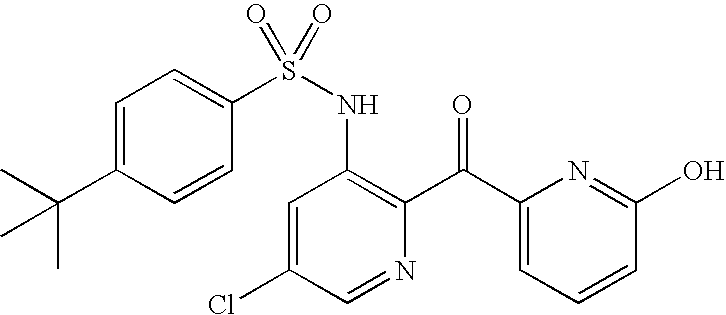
C1=C(C(C)(C)C)C=CC(S(NC2=C(C(C3=CC=CC(O)=N3)=O)N=CC(Cl)=C2)(=O)=O)=C1
